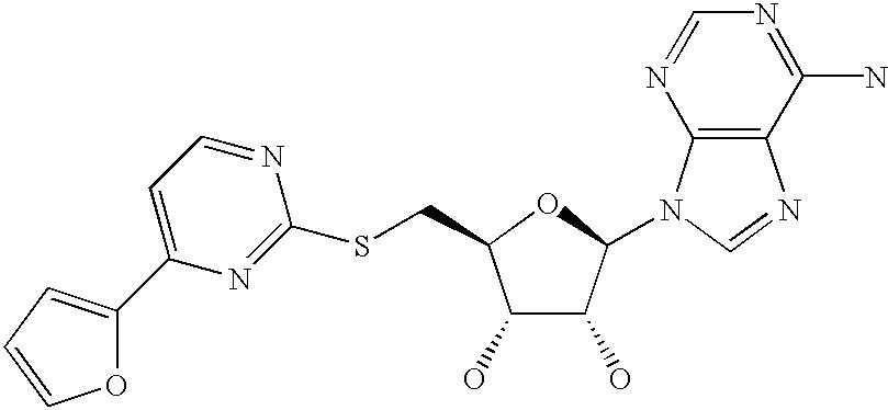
C1(O)C(O)C(N2C3=C(N=C2)C(N)=NC=N3)OC1CSC1=NC(C2=CC=CO2)=CC=N1
